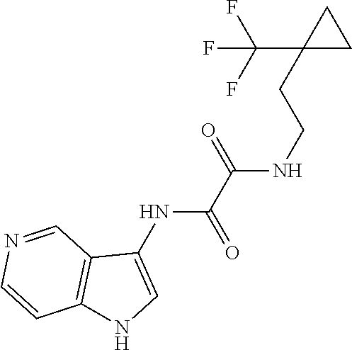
C1(CCNC(C(NC2=CNC3=C2C=NC=C3)=O)=O)(C(F)(F)F)CC1
